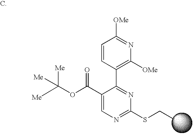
C1=CC(C2=NC(SCC)=NC=C2C(OC([Me])([Me])[Me])=O)=C([OMe])N=C1[OMe]
